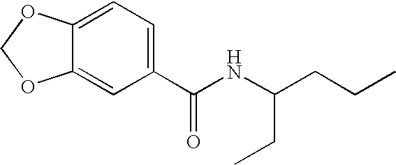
C12=CC(C(NC(CCC)CC)=O)=CC=C1OCO2
